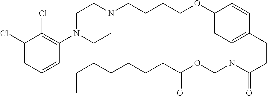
C1=C(Cl)C(Cl)=C(N2CCN(CCCCOC3=CC4=C(C=C3)CCC(=O)N4COC(CCCCCCC)=O)CC2)C=C1
